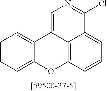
C12=CC=CC=C1OC1=C3C2=CN=C(Cl)C3=CC=C1
